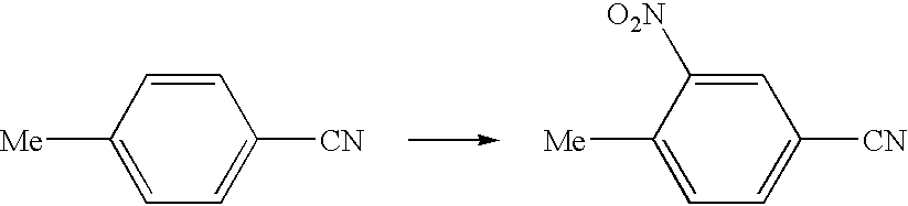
C1([Me])=CC=C([CN])C=C1.C1([Me])=CC=C([CN])C=C1[O2N]
